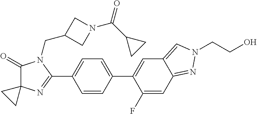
C1(=O)C2(N=C(C3=CC=C(C4=CC5=CN(CCO)N=C5C=C4F)C=C3)N1CC1CN(C(C3CC3)=O)C1)CC2
